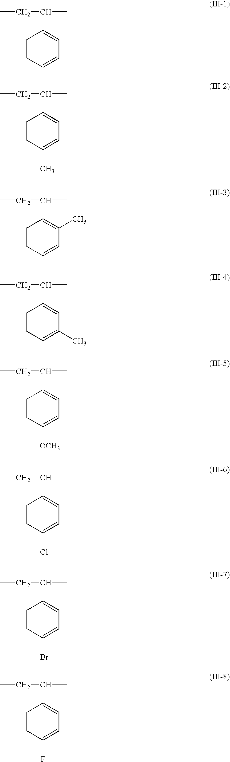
CCC(C)C1=CC=CC=C1.CCC(C)C1=CC=C(C)C=C1.CCC(C)C1=C(C)C=CC=C1.CCC(C)C1=CC(C)=CC=C1.CCC(C)C1=CC=C([OCH3])C=C1.CCC(C)C1=CC=C(Cl)C=C1.CCC(C)C1=CC=C(Br)C=C1.CCC(C)C1=CC=C(F)C=C1
